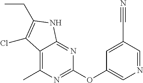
C1(C)=C2C(=NC(OC3=CN=CC(C#N)=C3)=N1)NC(CC)=C2Cl
